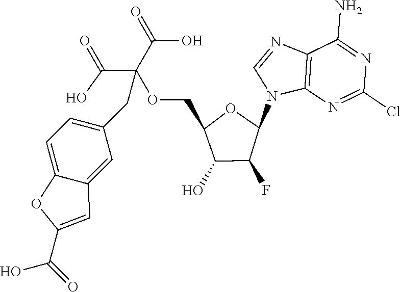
C12=C(N=C(Cl)N=C1N)N(C1OC(COC(C(=O)O)(C(=O)O)CC3=CC=C4C(=C3)C=C(C(=O)O)O4)C(O)C1F)C=N2
